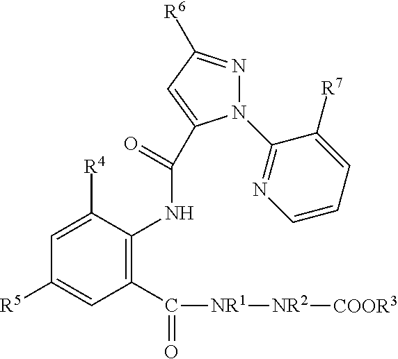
C1(C([NR1][NR2][COOR3])=O)=C(NC(=O)C2=CC([R6])=NN2C2=NC=CC=C2[R7])C([R4])=CC([R5])=C1
